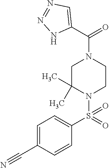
C1=CC(C#N)=CC=C1S(=O)(=O)N1CCN(C(=O)C2=CN=NN2)CC1(C)C
